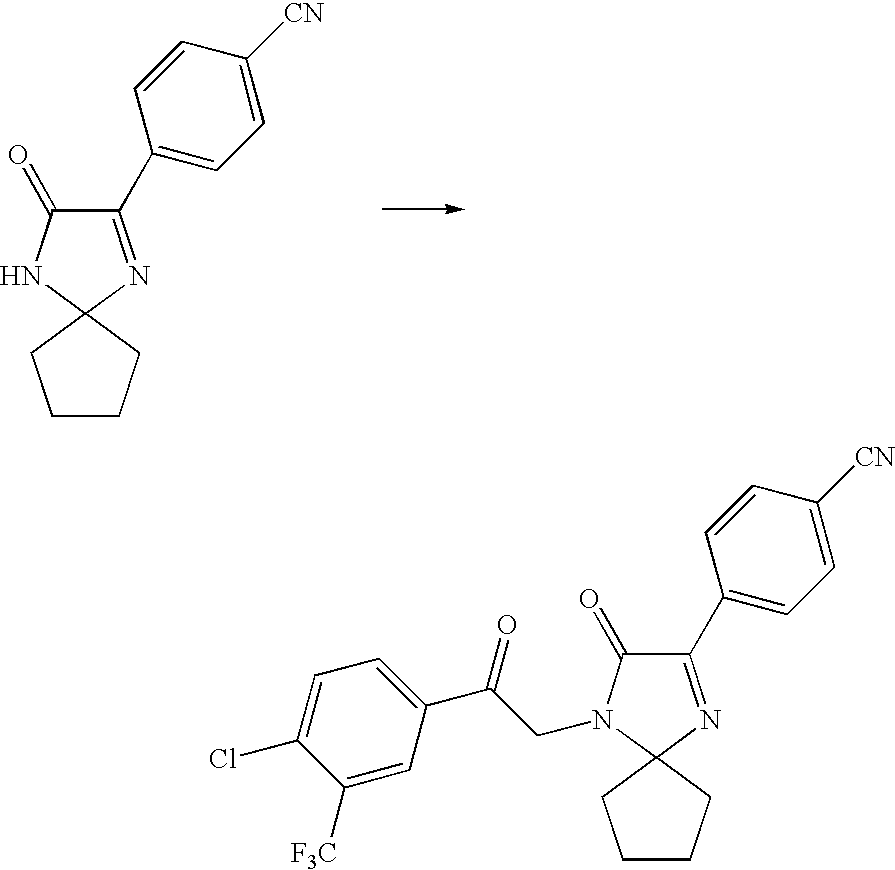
C1(C2=CC=C([CN])C=C2)=NC2(NC1=O)CCCC2.C1(C2=CC=C([CN])C=C2)=NC2(CCCC2)N(CC(C2=CC=C(Cl)C([F3C])=C2)=O)C1=O
